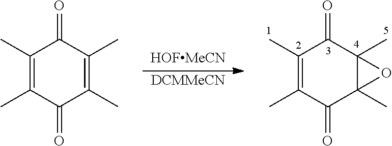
[DCMMeCN].C1(C)=C(C)C(=O)C2(C)C(C)(C1=O)O2.C1(C)=C(C)C(=O)C(C)=C(C)C1=O
